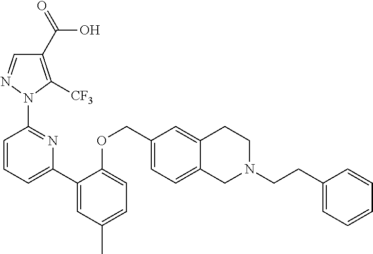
C1(C(=O)O)=C([CF3])N(C2=NC(C3=CC(C)=CC=C3OCC3=CC=C4C(=C3)CCN(CCC3=CC=CC=C3)C4)=CC=C2)N=C1
